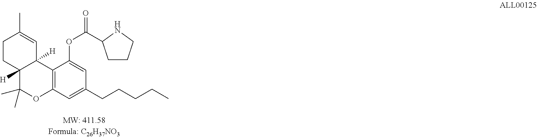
C12([H])C(C)(C)OC3=C(C1([H])C=C(C)CC2)C(OC(=O)C1CCCN1)=CC(CCCCC)=C3
